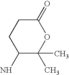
C1(N)C(C)(C)OC(=O)CC1
